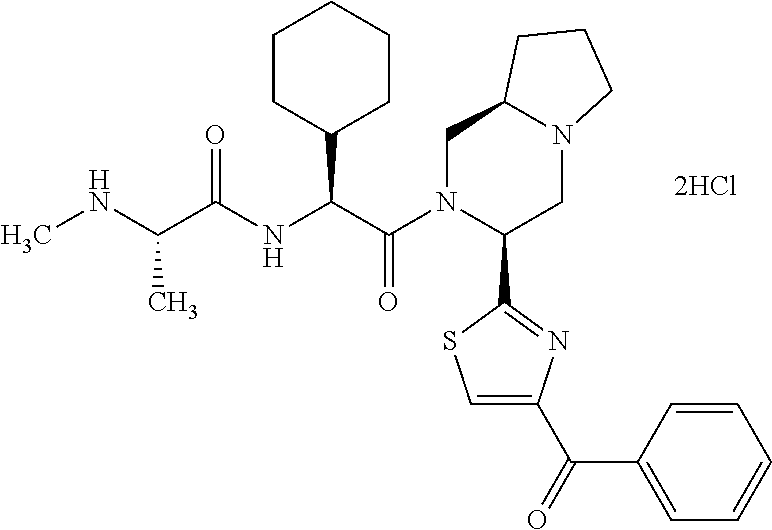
CNC(C(NC(C(N1C(C2=NC(C(=O)C3=CC=CC=C3)=CS2)CN2C(C1)CCC2)=O)C1CCCCC1)=O)C
